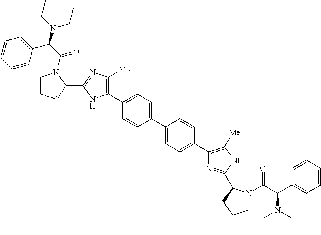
C1=C(C2=CC=C(C3=C([Me])NC(C4N(C(=O)C(N(CC)CC)C5=CC=CC=C5)CCC4)=N3)C=C2)C=CC(C2=C([Me])N=C(C3N(C(=O)C(C4=CC=CC=C4)N(CC)CC)CCC3)N2)=C1
